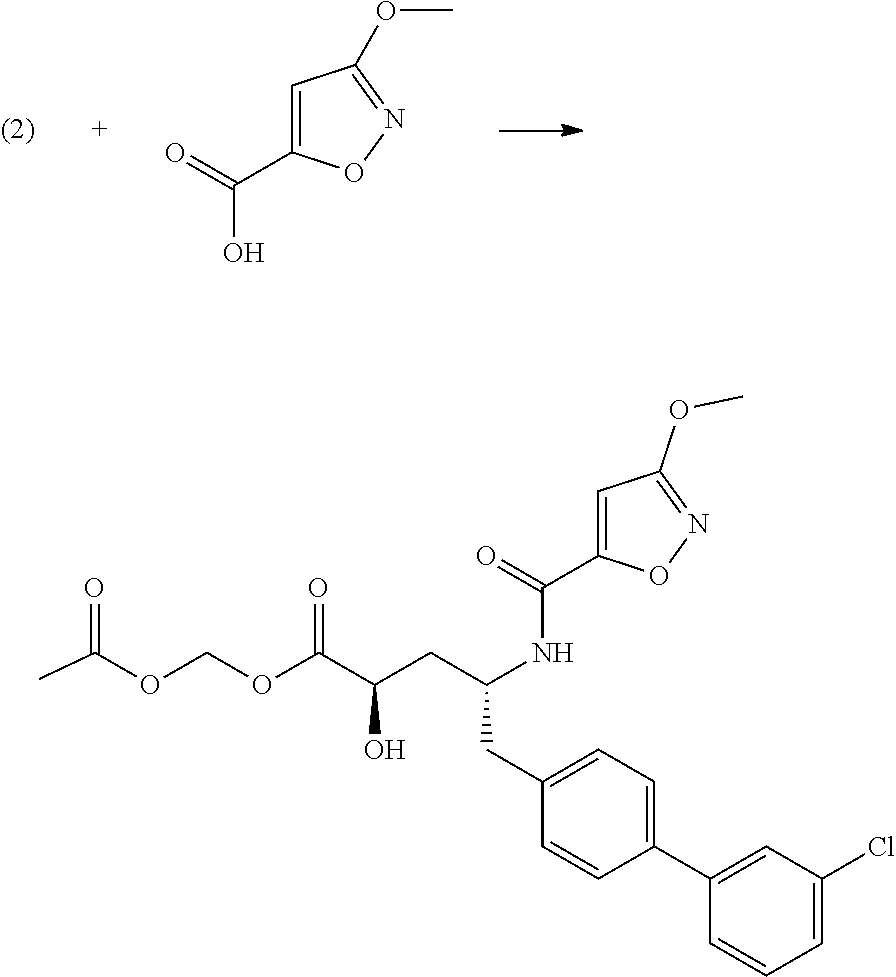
OC(=O)C1=CC(OC)=NO1.C(OCOC(C(CC(CC1=CC=C(C2=CC(Cl)=CC=C2)C=C1)NC(=O)C1=CC(OC)=NO1)O)=O)(=O)C
